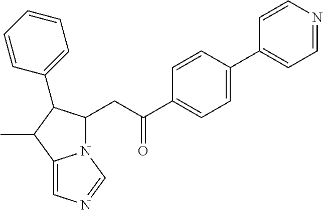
C1=C(C2=CC=NC=C2)C=CC(C(CC2N3C(=CN=C3)C(C)C2C2=CC=CC=C2)=O)=C1
